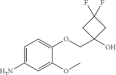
C1=C(N)C=C(OC)C(OCC2(O)CC(F)(F)C2)=C1
